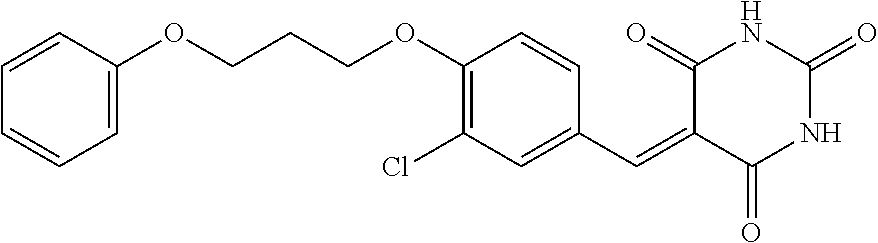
O(CCCOC1=C(Cl)C=C(C=C2C(=O)NC(=O)NC2=O)C=C1)C1=CC=CC=C1
